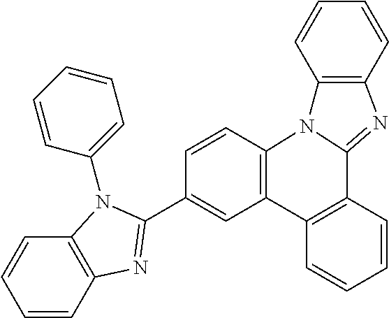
C1(C2=NC3=C(C=CC=C3)N2C2=CC=CC=C2)=CC2=C(C=C1)N1C(=NC3=C1C=CC=C3)C1=C2C=CC=C1
